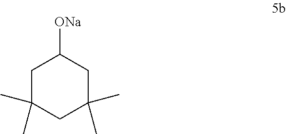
C1C(C)(C)CC(C)(C)CC1[ONa]
